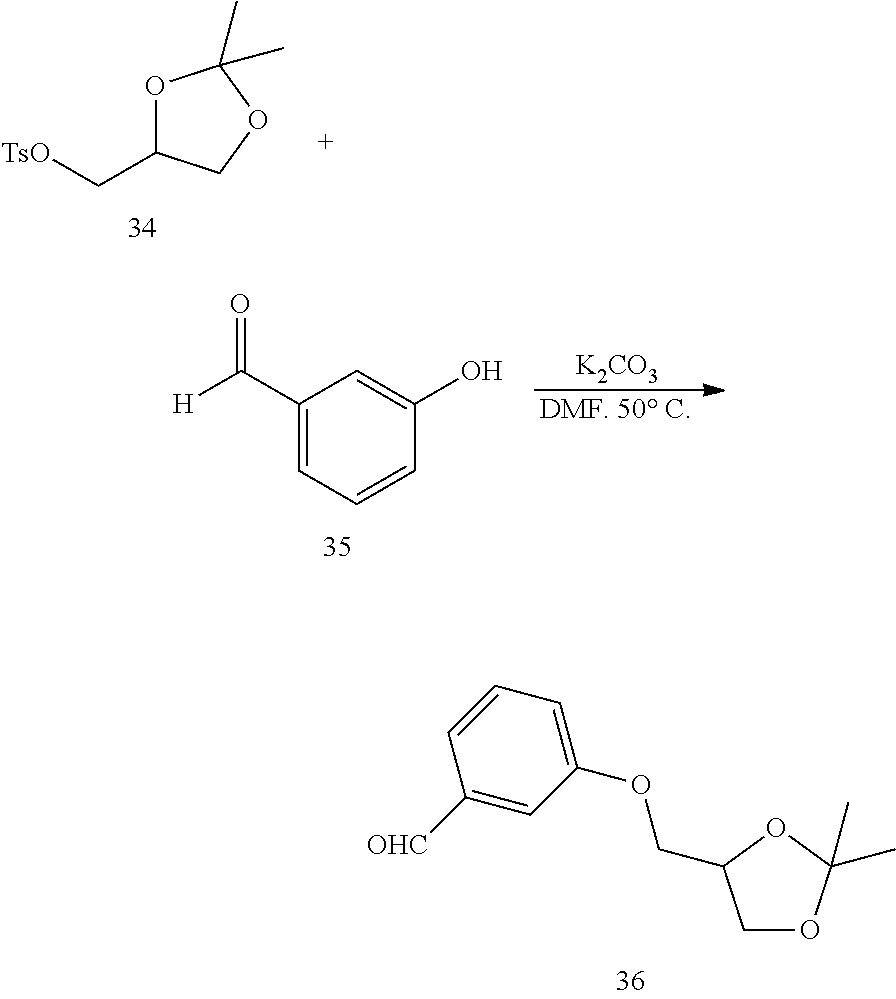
C1=CC([OHC])=CC(OCC2COC(C)(C)O2)=C1.[K2CO3].[DMF. 50 C].C1(C([H])=O)=CC=CC(O)=C1.O1C(C[TsO])COC1(C)C
